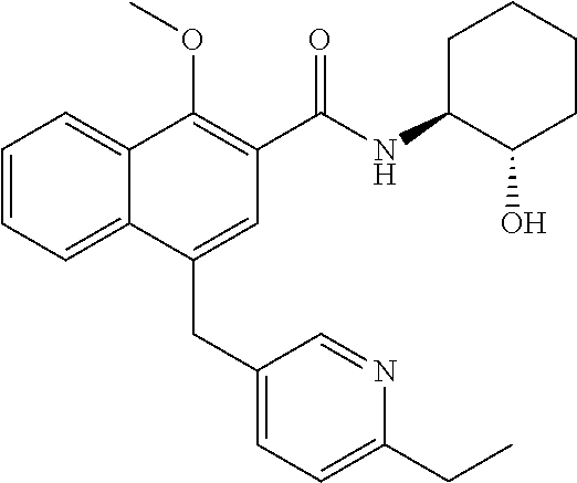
C1=CC=C2C(=C1)C(OC)=C(C(NC1C(O)CCCC1)=O)C=C2CC1=CC=C(CC)N=C1
